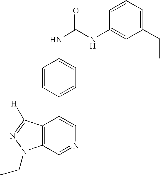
C12=C(C=NC=C1C1=CC=C(NC(=O)NC3=CC(CC)=CC=C3)C=C1)N(CC)N=C2[H]
